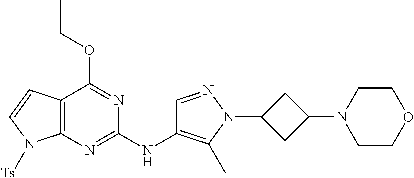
C12=C(N=C(NC3=C(C)N(C4CC(N5CCOCC5)C4)N=C3)N=C1OCC)N([Ts])C=C2
